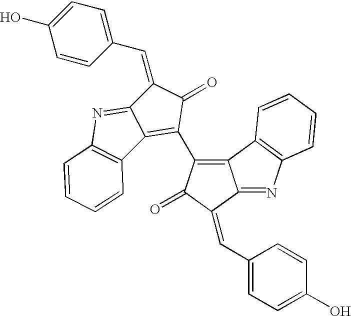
C1=CC(C=C2C3=NC4=C(C3=C(C3=C5C(=NC6=C5C=CC=C6)C(=CC5=CC=C(O)C=C5)C3=O)C2=O)C=CC=C4)=CC=C1O
